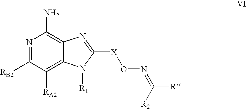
N1=C([RB2])C([RA2])=C2C(=C1N)N=C([X]ON=C([R2])[R])N2[R1]
